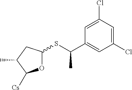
O1C(SC(C2=CC(Cl)=CC(Cl)=C2)C)CC(C)C1[Cs]
